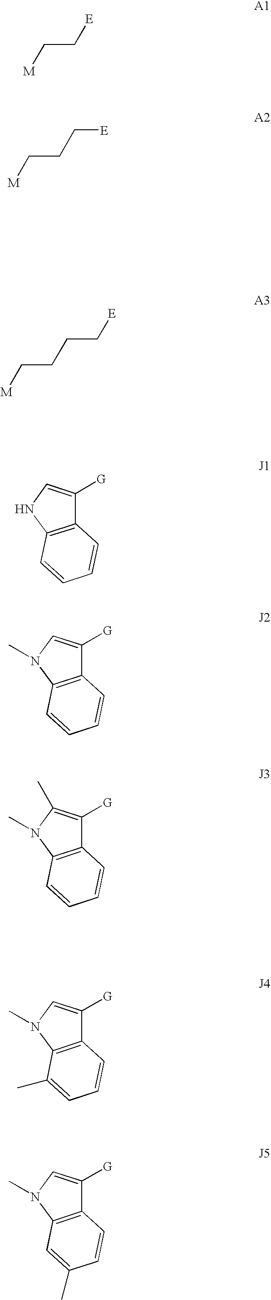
C(CCC[E])[M].C12=C(N(C)C=C1[G])C=CC=C2.C12=C(NC=C1[G])C=CC=C2.C12=C(N(C)C(C)=C1[G])C=CC=C2.C12=C(N(C)C=C1[G])C(C)=CC=C2.C12=C(N(C)C=C1[G])C=C(C)C=C2.C(C[E])[M].[M]CCC[E]
